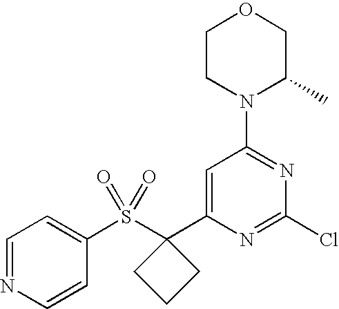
C1(S(C2(C3=CC(N4C(C)COCC4)=NC(Cl)=N3)CCC2)(=O)=O)=CC=NC=C1
